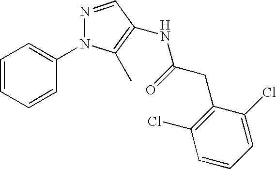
C1=CC=CC(N2N=CC(NC(CC3=C(Cl)C=CC=C3Cl)=O)=C2C)=C1
